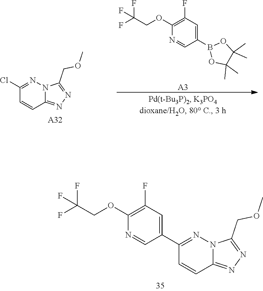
C12=NN=C(COC)N1N=C(Cl)C=C2.[A32].[A3].O1B(C2=CC(F)=C(OCC(F)(F)F)N=C2)OC(C)(C)C1(C)C.C12=NN=C(COC)N1N=C(C1=CC(F)=C(OCC(F)(F)F)N=C1)C=C2
